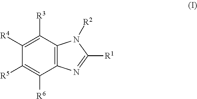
C12=C(C([R3])=C([R4])C([R5])=C1[R6])N([R2])C([R1])=N2
